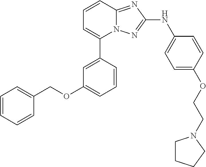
C1=CC2=NC(NC3=CC=C(OCCN4CCCC4)C=C3)=NN2C(C2=CC(OCC3=CC=CC=C3)=CC=C2)=C1
